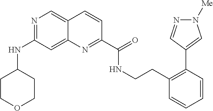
N1=C(NC2CCOCC2)C=C2C(=C1)C=CC(C(=O)NCCC1=C(C3=CN([Me])N=C3)C=CC=C1)=N2
